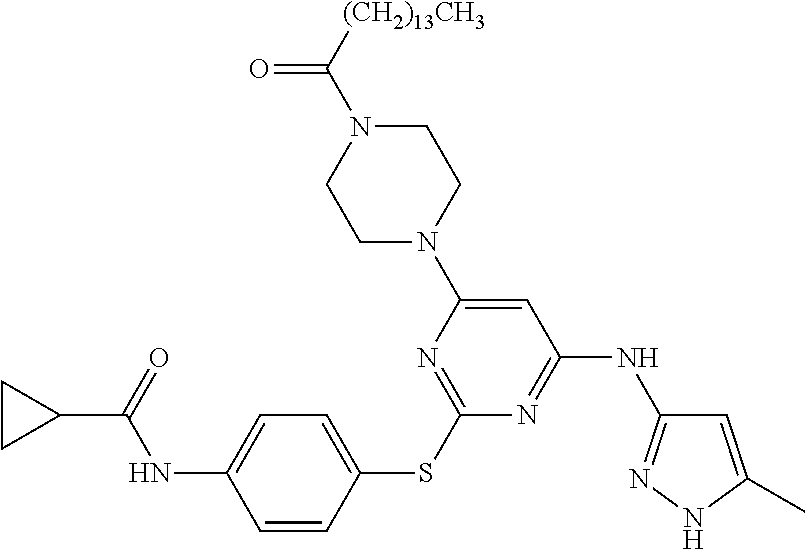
N1=C(NC2=NNC(C)=C2)C=C(N2CCN(C([(CH2)13CH3])=O)CC2)N=C1SC1=CC=C(NC(C2CC2)=O)C=C1
